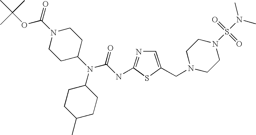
C1=C(CN2CCN(S(N(C)C)(=O)=O)CC2)SC(NC(N(C2CCC(C)CC2)C2CCN(C(OC(C)(C)C)=O)CC2)=O)=N1
